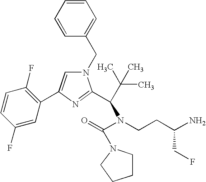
C1=CC=CC=C1CN1C=C(C2=C(F)C=CC(F)=C2)N=C1C(C(C)(C)C)N(C(=O)N1CCCC1)CCC(N)CF
